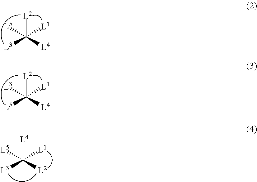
C([L1])([L5])([L2])([L4])[L3].C([L1])([L3])([L2])([L4])[L5].C([L1])([L5])([L4])([L2])[L3]
